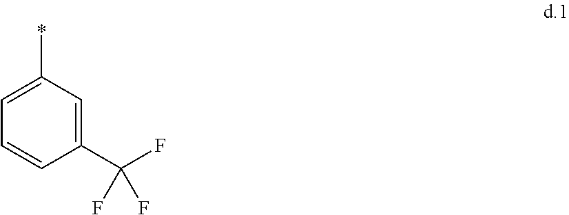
C1=CC(C(F)(F)F)=CC(*)=C1
